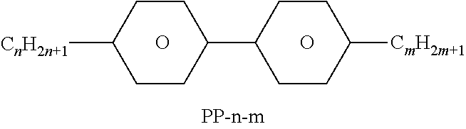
O.O.C1([CnH2n+1])CCC(C2CCC([CmH2m+1])CC2)CC1
